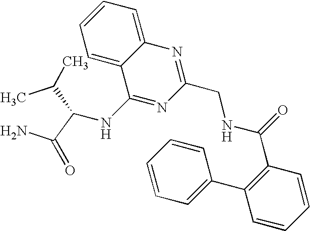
C1(C2=CC=CC=C2)=C(C(=O)NCC2=NC3=CC=CC=C3C(NC(C(N)=O)C(C)C)=N2)C=CC=C1
